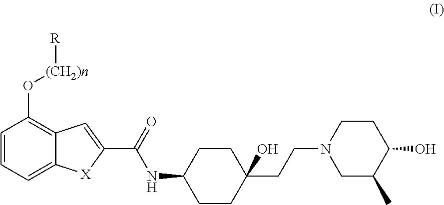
C12=CC=CC(O[(CH2)n][R])=C1C=C(C(=O)NC1CCC(CCN3CC(C)C(O)CC3)(O)CC1)[X]2
